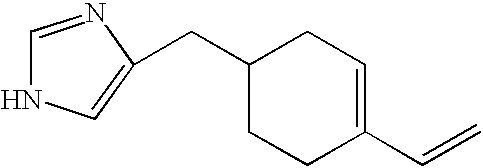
C1=NC(CC2CCC(C=C)=CC2)=CN1
